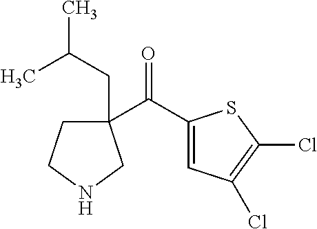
C1(C(C2=CC(Cl)=C(Cl)S2)=O)(CC(C)C)CCNC1
